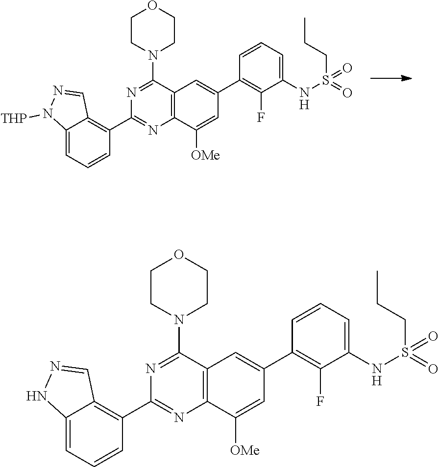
C12=C(C([OMe])=CC(C3=C(F)C(NS(=O)(CCC)=O)=CC=C3)=C1)N=C(C1=C3C(=CC=C1)N([THP])N=C3)N=C2N1CCOCC1.C12=C(C([OMe])=CC(C3=C(F)C(NS(=O)(CCC)=O)=CC=C3)=C1)N=C(C1=C3C(=CC=C1)NN=C3)N=C2N1CCOCC1
